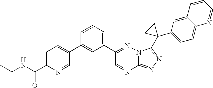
C12=NN=C(C3(C4=CC=C5C(=C4)C=CC=N5)CC3)N1N=C(C1=CC=CC(C3=CC=C(C(NCC)=O)N=C3)=C1)C=N2
